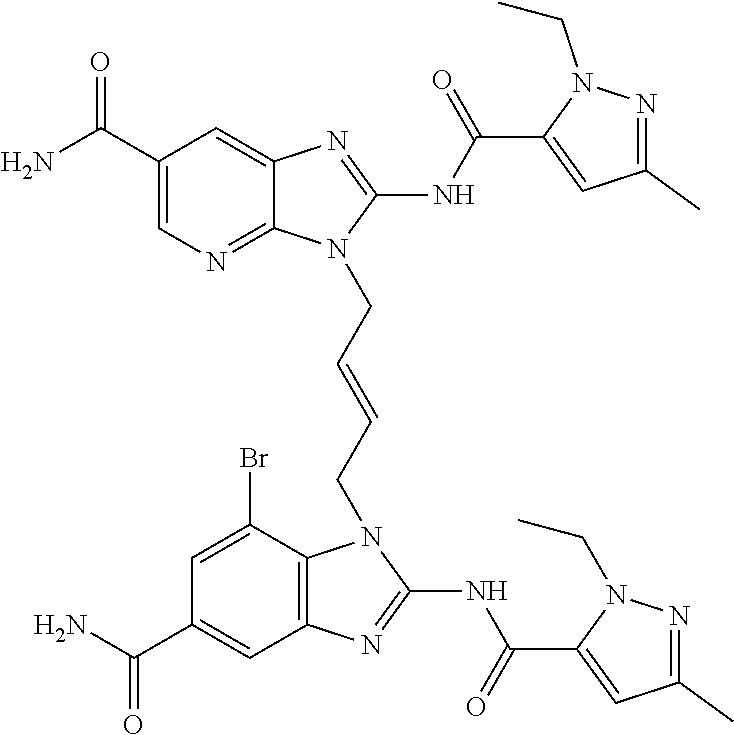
NC(C1=CN=C2C(=C1)N=C(NC(=O)C1=CC(C)=NN1CC)N2CC=CCN1C2=C(C=C(C(N)=O)C=C2Br)N=C1NC(=O)C1=CC(C)=NN1CC)=O
